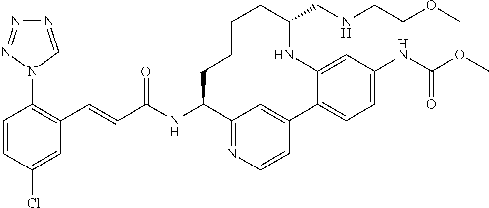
C(C(NC1C2=NC=CC(=C2)C2=CC=C(NC(OC)=O)C=C2NC(CNCCOC)CCCC1)=O)=CC1=C(N2C=NN=N2)C=CC(Cl)=C1
